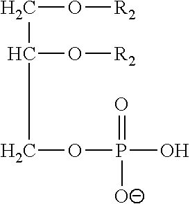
OP(OCC(CO[R2])O[R2])(=O)[O-]
